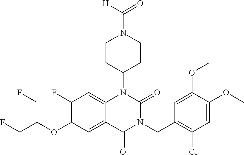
C12=CC(F)=C(OC(CF)CF)C=C1C(=O)N(CC1=C(Cl)C=C(OC)C(OC)=C1)C(=O)N2C1CCN(C([H])=O)CC1
